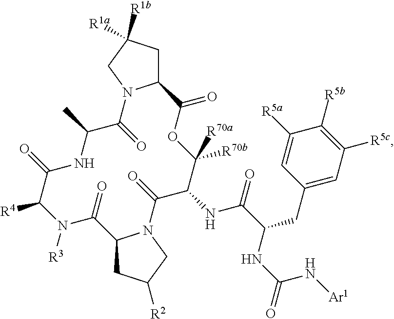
N1([R3])C([R4])C(=O)NC(C)C(=O)N2C(CC([R1b])([R1a])C2)C(=O)OC([R70a])([R70b])C(NC(C(NC(=O)N[Ar1])CC2=CC([R5c])=C([R5b])C([R5a])=C2)=O)C(=O)N2C(CC([R2])C2)C1=O
